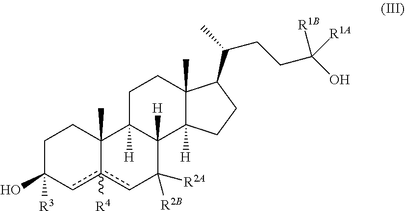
C1C(O)([R3])cc2([R4])cC([R2B])([R2A])C3([H])C([H])(C2(C)C1)CCC1(C)C3([H])CCC1C(C)CCC(O)([R1A])[R1B]
